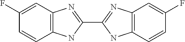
C1=C(F)C=CC2=C1N=C(C1=NC3=C(N1)C=CC(F)=C3)N2
